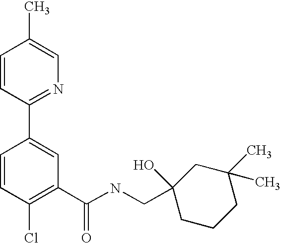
C1=CC(C2=CC(C(NCC3(O)CCCC(C)(C)C3)=O)=C(Cl)C=C2)=NC=C1C
